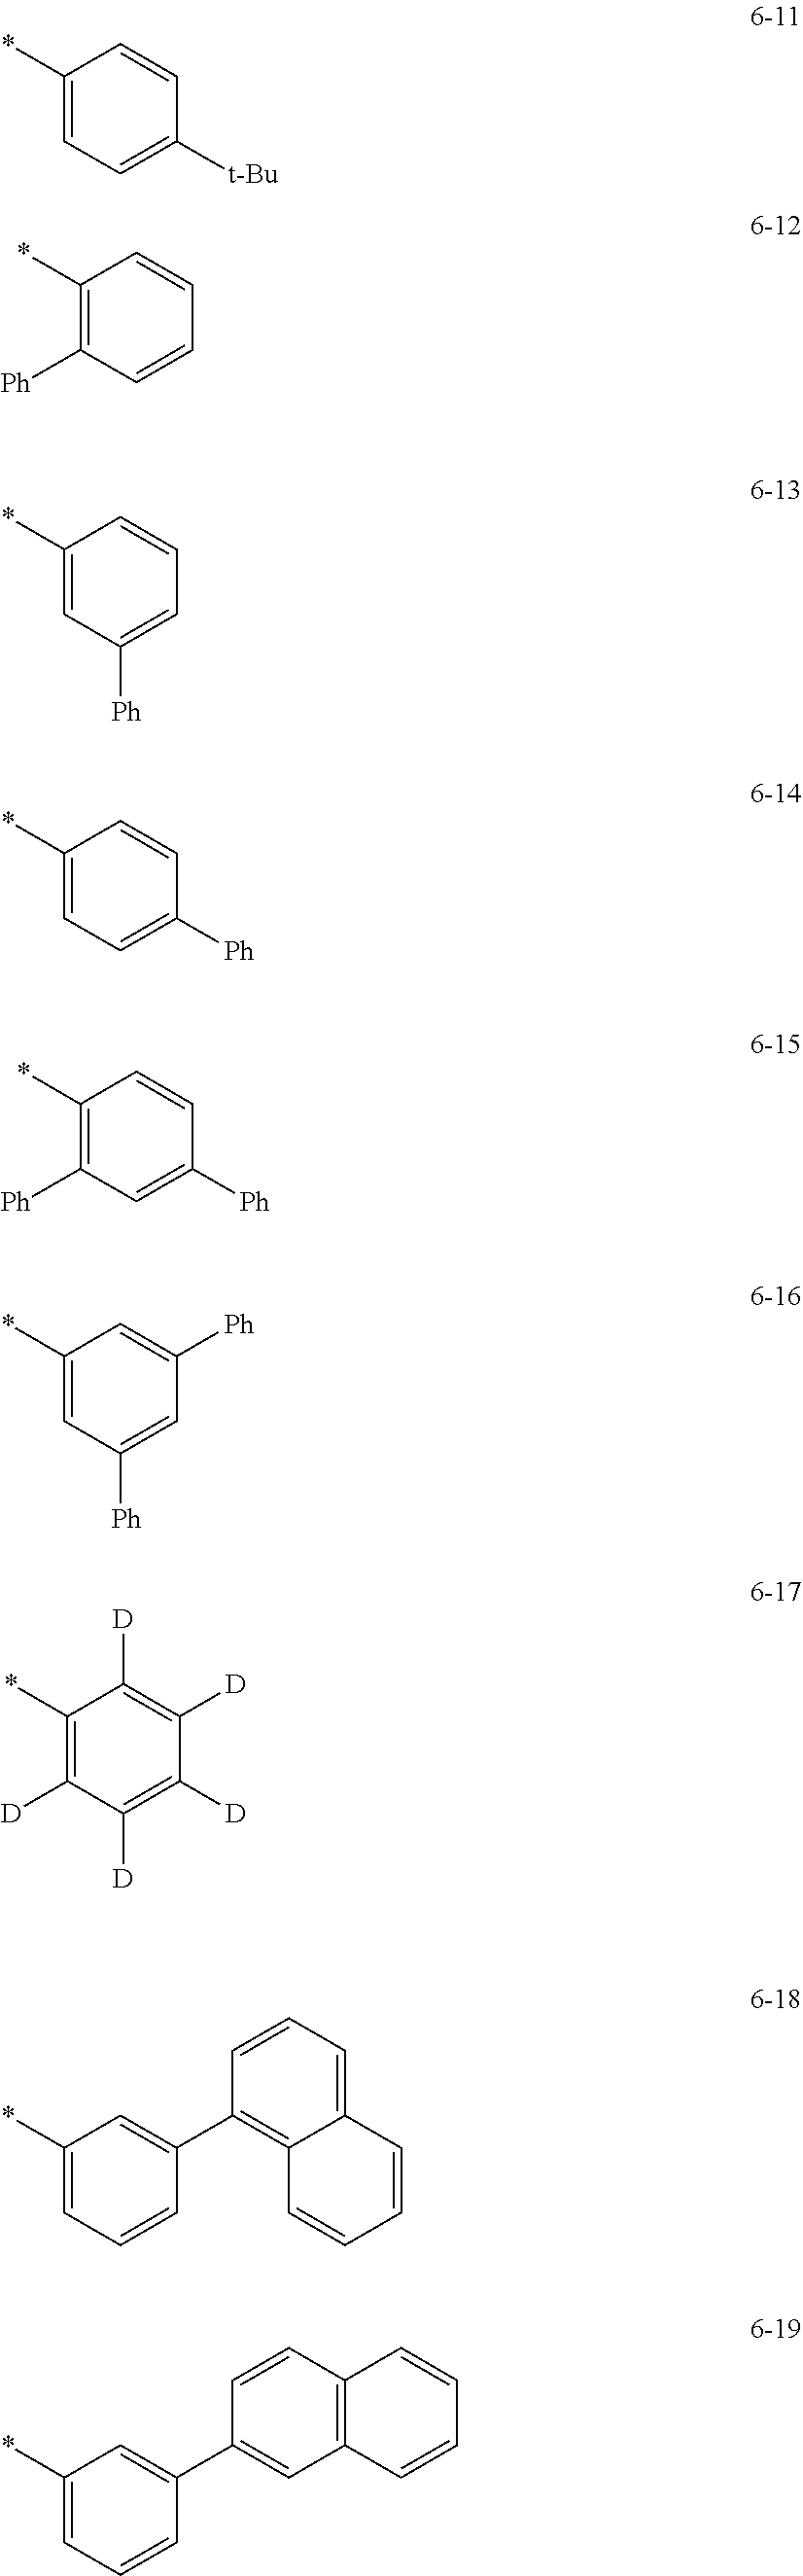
*C1=CC=C([t-Bu])C=C1.*C1=C([Ph])C=CC=C1.*C1=CC([Ph])=CC=C1.*C1=CC=C([Ph])C=C1.*C1=C([Ph])C=C([Ph])C=C1.*C1=CC([Ph])=CC([Ph])=C1.*C1=C([D])C([D])=C([D])C([D])=C1[D].*C1=CC=CC(C2=C3C(=CC=C2)C=CC=C3)=C1.*C1=CC=CC(C2=CC3=C(C=C2)C=CC=C3)=C1
